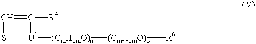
[(CmH1mO)n]([(CmH1mO)o][R6])[U1]C([R4])=CS
